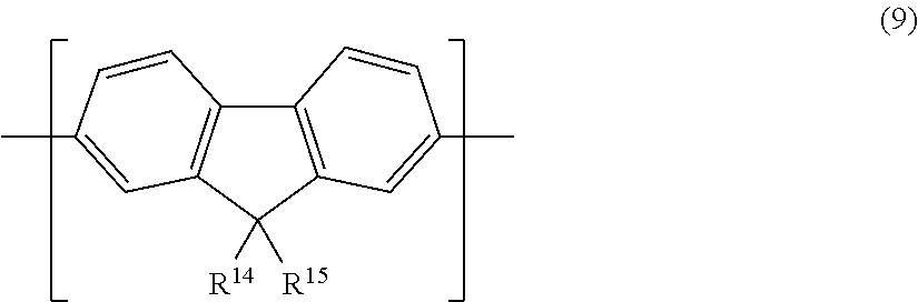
CC1=CC2=C(C3=C(C2([R14])[R15])C=C(C)C=C3)C=C1
